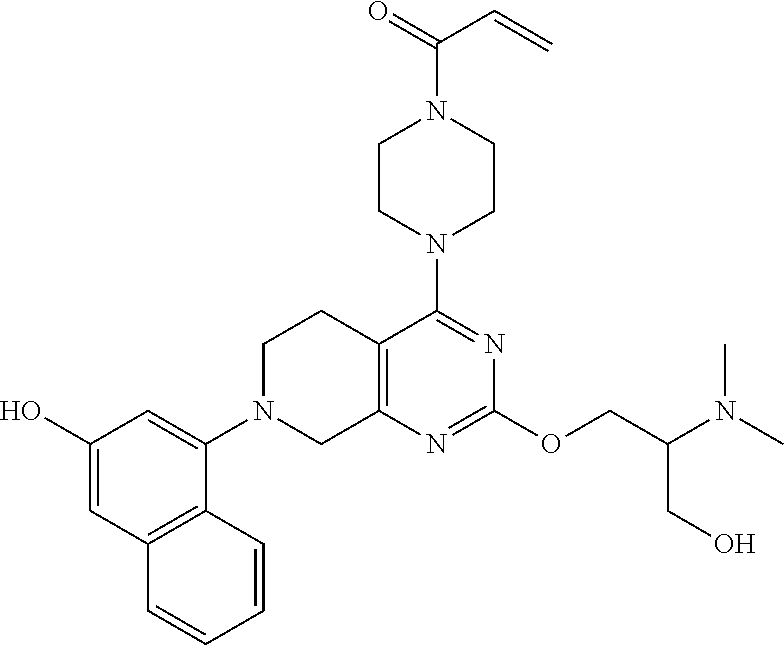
C1(O)=CC2=C(C(N3CC4=C(CC3)C(N3CCN(C(=O)C=C)CC3)=NC(OCC(N(C)C)CO)=N4)=C1)C=CC=C2
